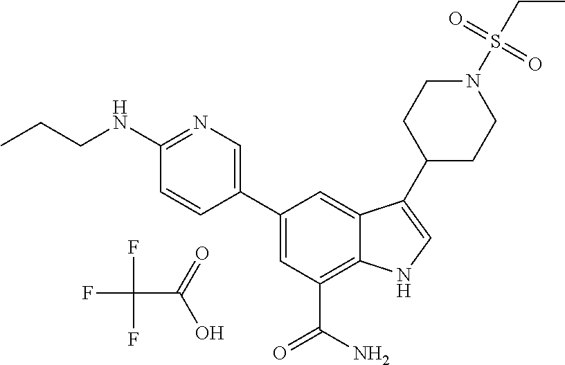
FC(F)(F)C(=O)O.C1=C(C2=CN=C(NCCC)C=C2)C=C2C(=C1C(N)=O)NC=C2C1CCN(S(CC)(=O)=O)CC1
